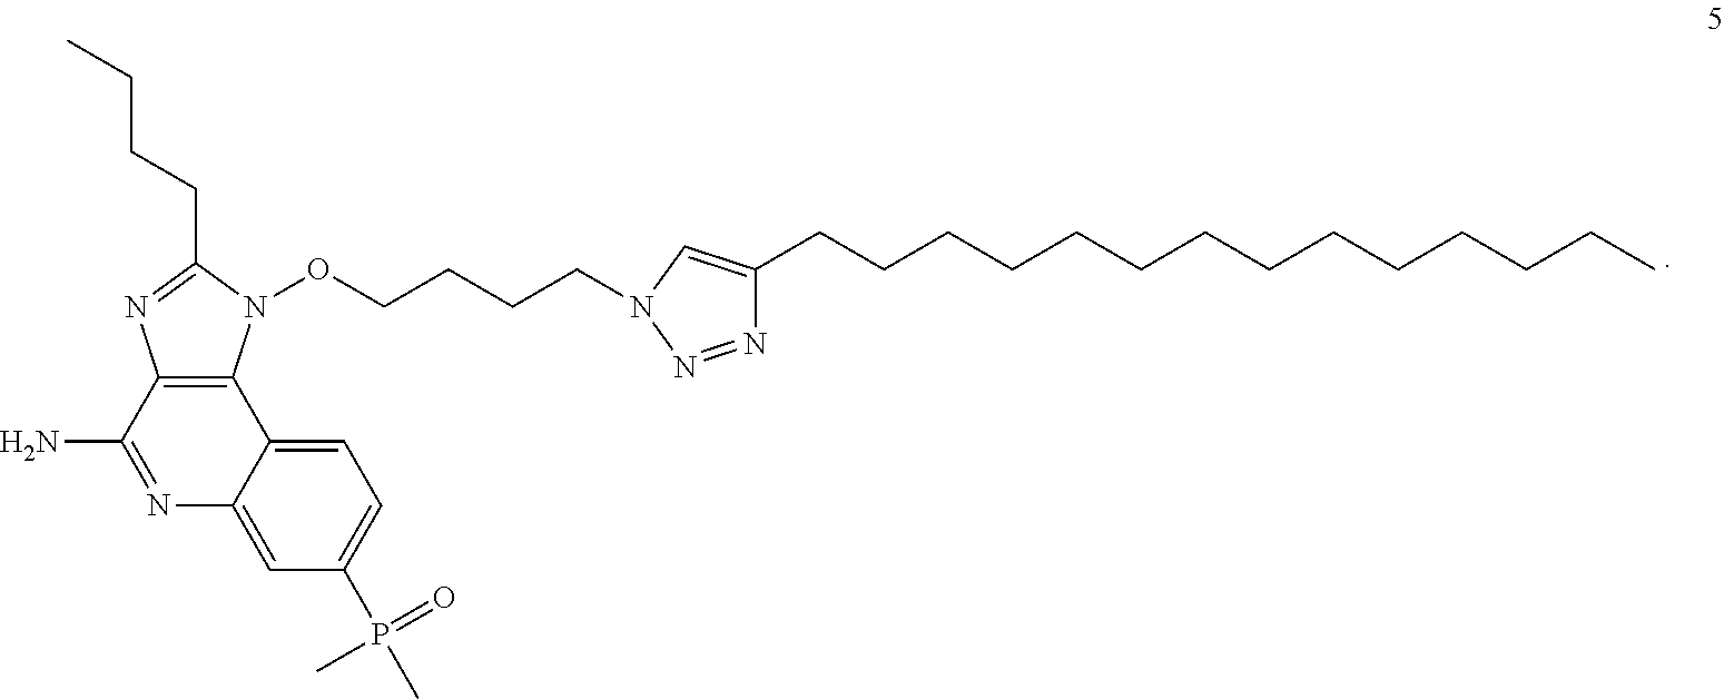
C12=C(N(OCCCCN3C=C(CCCCCCCCCCCCCC)N=N3)C(CCCC)=N1)C1=CC=C(P(=O)(C)C)C=C1N=C2N
